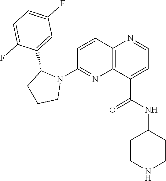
C1=CC2=C(N=C1N1C(C3=CC(F)=CC=C3F)CCC1)C(C(=O)NC1CCNCC1)=CC=N2
